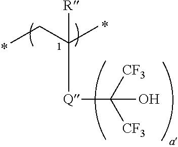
CCC(C)([R])[Q]C([CF3])([CF3])O
